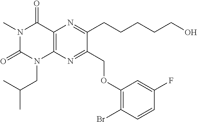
N1(C)C(=O)N(CC(C)C)C2=C(C1=O)N=C(CCCCCO)C(COC1=C(Br)C=CC(F)=C1)=N2
